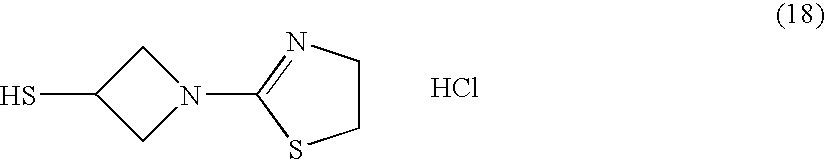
S1CCN=C1N1CC(S)C1.Cl
